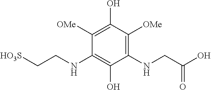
C1(NCC(O)=O)=C([OMe])C(O)=C([OMe])C(NCC[HO3S])=C1O
